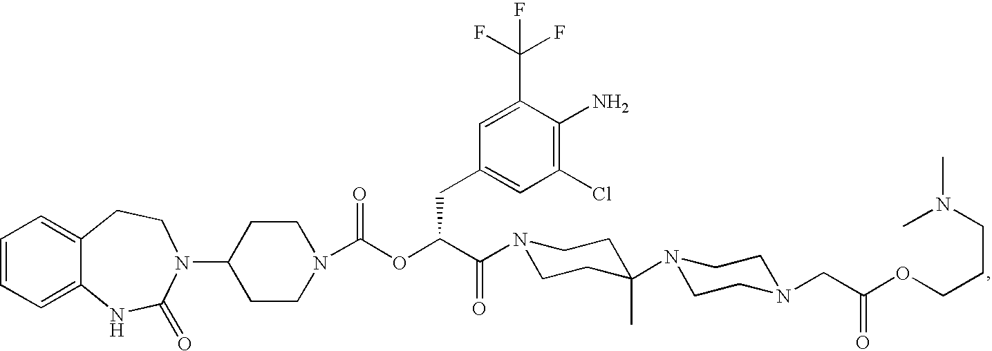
C1=CC=C2C(=C1)CCN(C1CCN(C(OC(C(=O)N3CCC(N4CCN(CC(OCCCN(C)C)=O)CC4)(C)CC3)CC3=CC(Cl)=C(N)C(C(F)(F)F)=C3)=O)CC1)C(=O)N2
